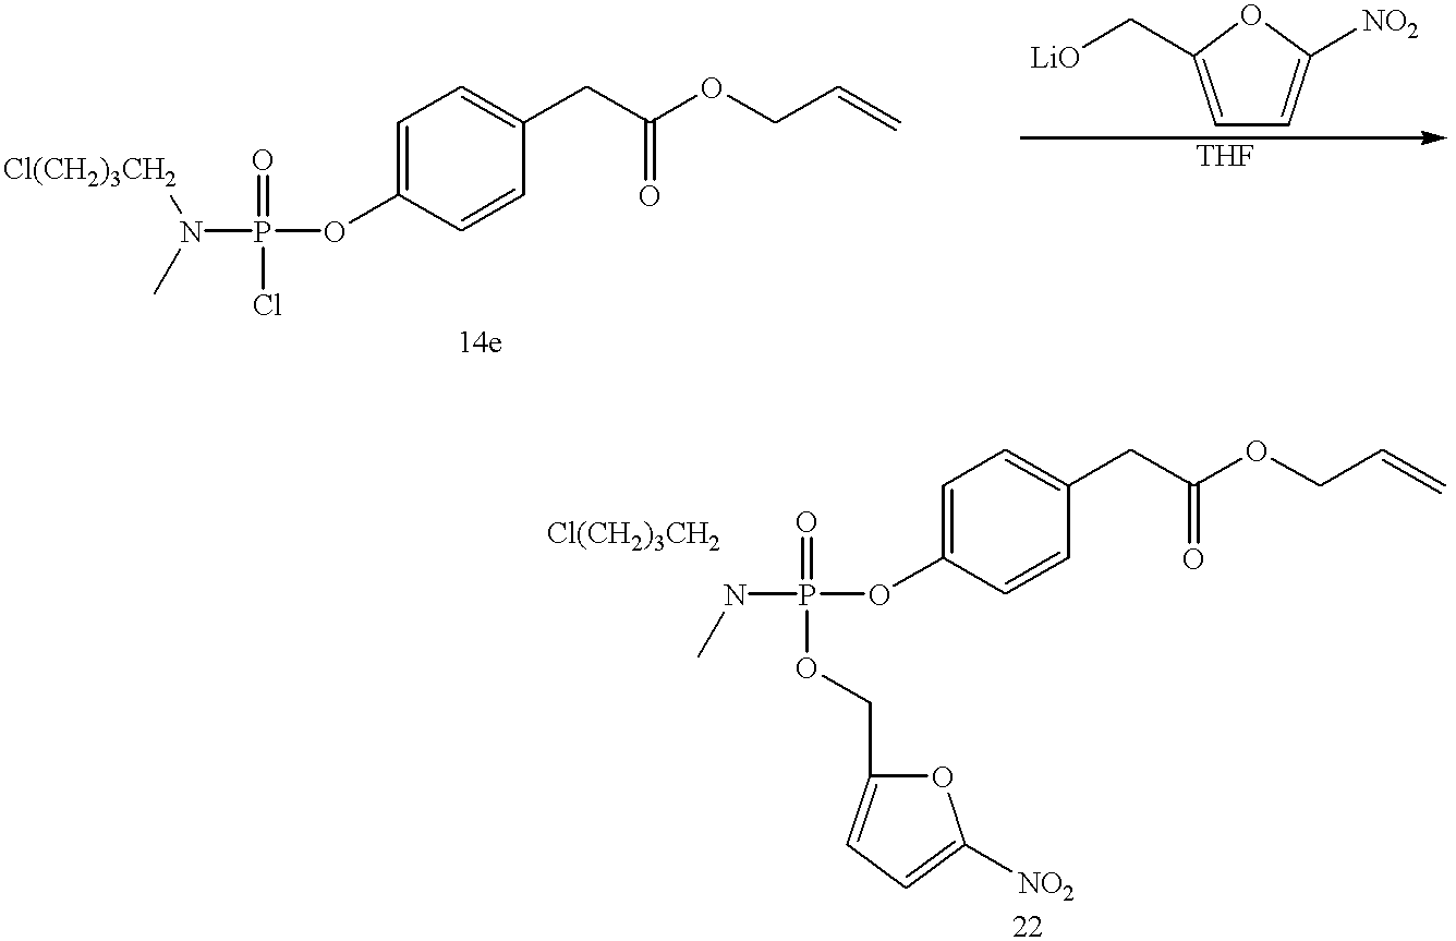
[Cl(CH2)3CH2]N(C)P(OC1=CC=C(CC(=O)OCC=C)C=C1)(=O)Cl.[LiO]CC1=CC=C([NO2])O1.[Cl(CH2)3CH2].N(C)P(OC1=CC=C(CC(=O)OCC=C)C=C1)(=O)OCC1=CC=C([NO2])O1
